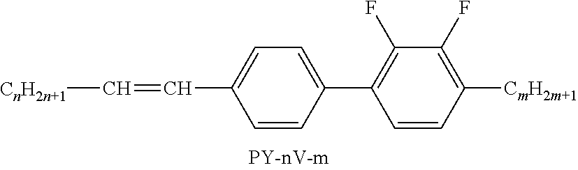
C1=C(C2=C(F)C(F)=C([CmH2m+1])C=C2)C=CC(C=C[CnH2n+1])=C1
